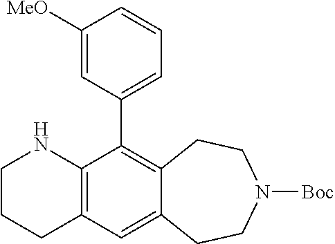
C12=C(C=C3C(=C1C1=CC=CC([MeO])=C1)CCN([Boc])CC3)CCCN2
